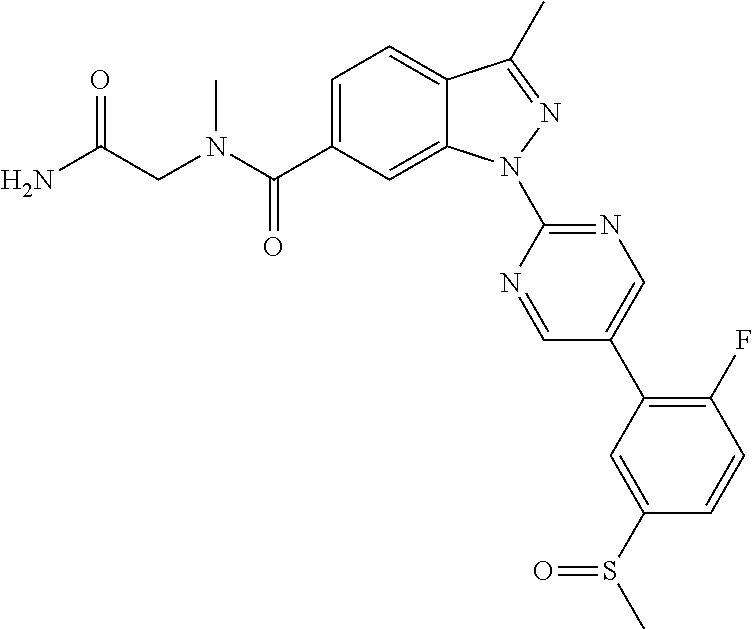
C12=CC=C(C(N(C)CC(N)=O)=O)C=C1N(C1=NC=C(C3=C(F)C=CC(S(=O)C)=C3)C=N1)N=C2C
